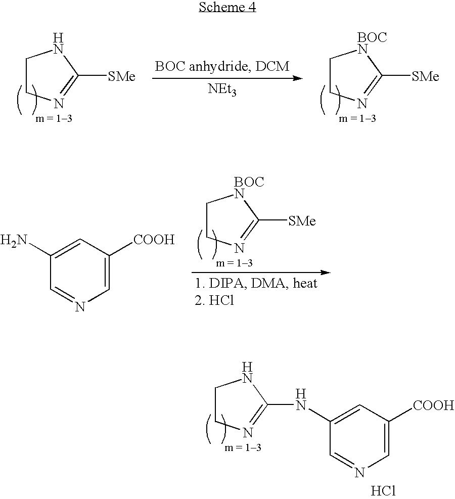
C1CN=C([SMe])N1.[NEt3].C1CN=C([SMe])[BOCN]1.C1CN=C([SMe])[BOCN]1.C1=C([COOH])C=C(N)C=N1.C1CN=C(NC2=CC([COOH])=CN=C2)N1.Cl
